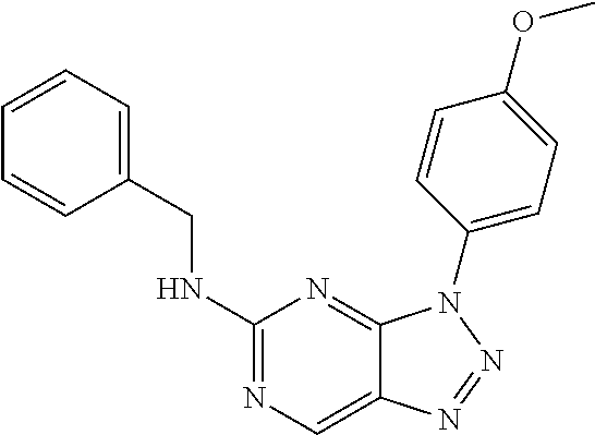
C1(NCC2=CC=CC=C2)=NC=C2C(=N1)N(C1=CC=C(OC)C=C1)N=N2
